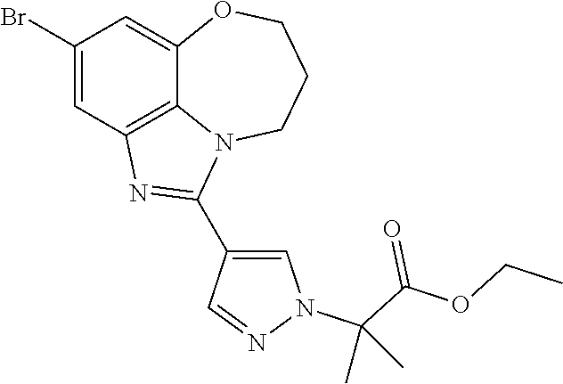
C1(Br)=CC2=C3C(=C1)OCCCN3C(C1=CN(C(C(OCC)=O)(C)C)N=C1)=N2
